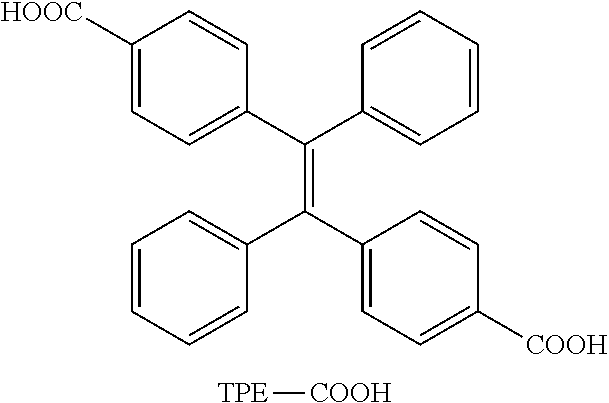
C1([HOOC])=CC=C(C(C2=CC=CC=C2)=C(C2=CC=C([COOH])C=C2)C2=CC=CC=C2)C=C1.[TPE][COOH]
